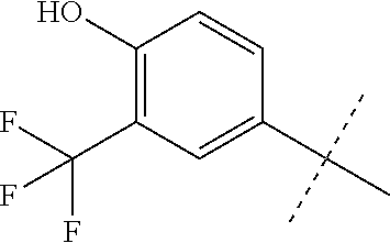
CC(C)(C)C1=CC(C(F)(F)F)=C(O)C=C1
